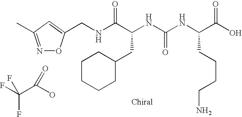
FC(C(O)=O)(F)F.N(C(C(NC(NC(C(O)=O)CCCCN)=O)CC1CCCCC1)=O)CC1=CC(C)=NO1
